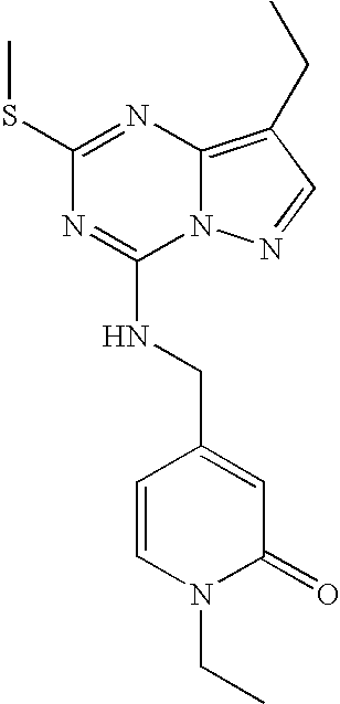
C1(SC)=NC2=C(CC)C=NN2C(NCC2=CC(=O)N(CC)C=C2)=N1
